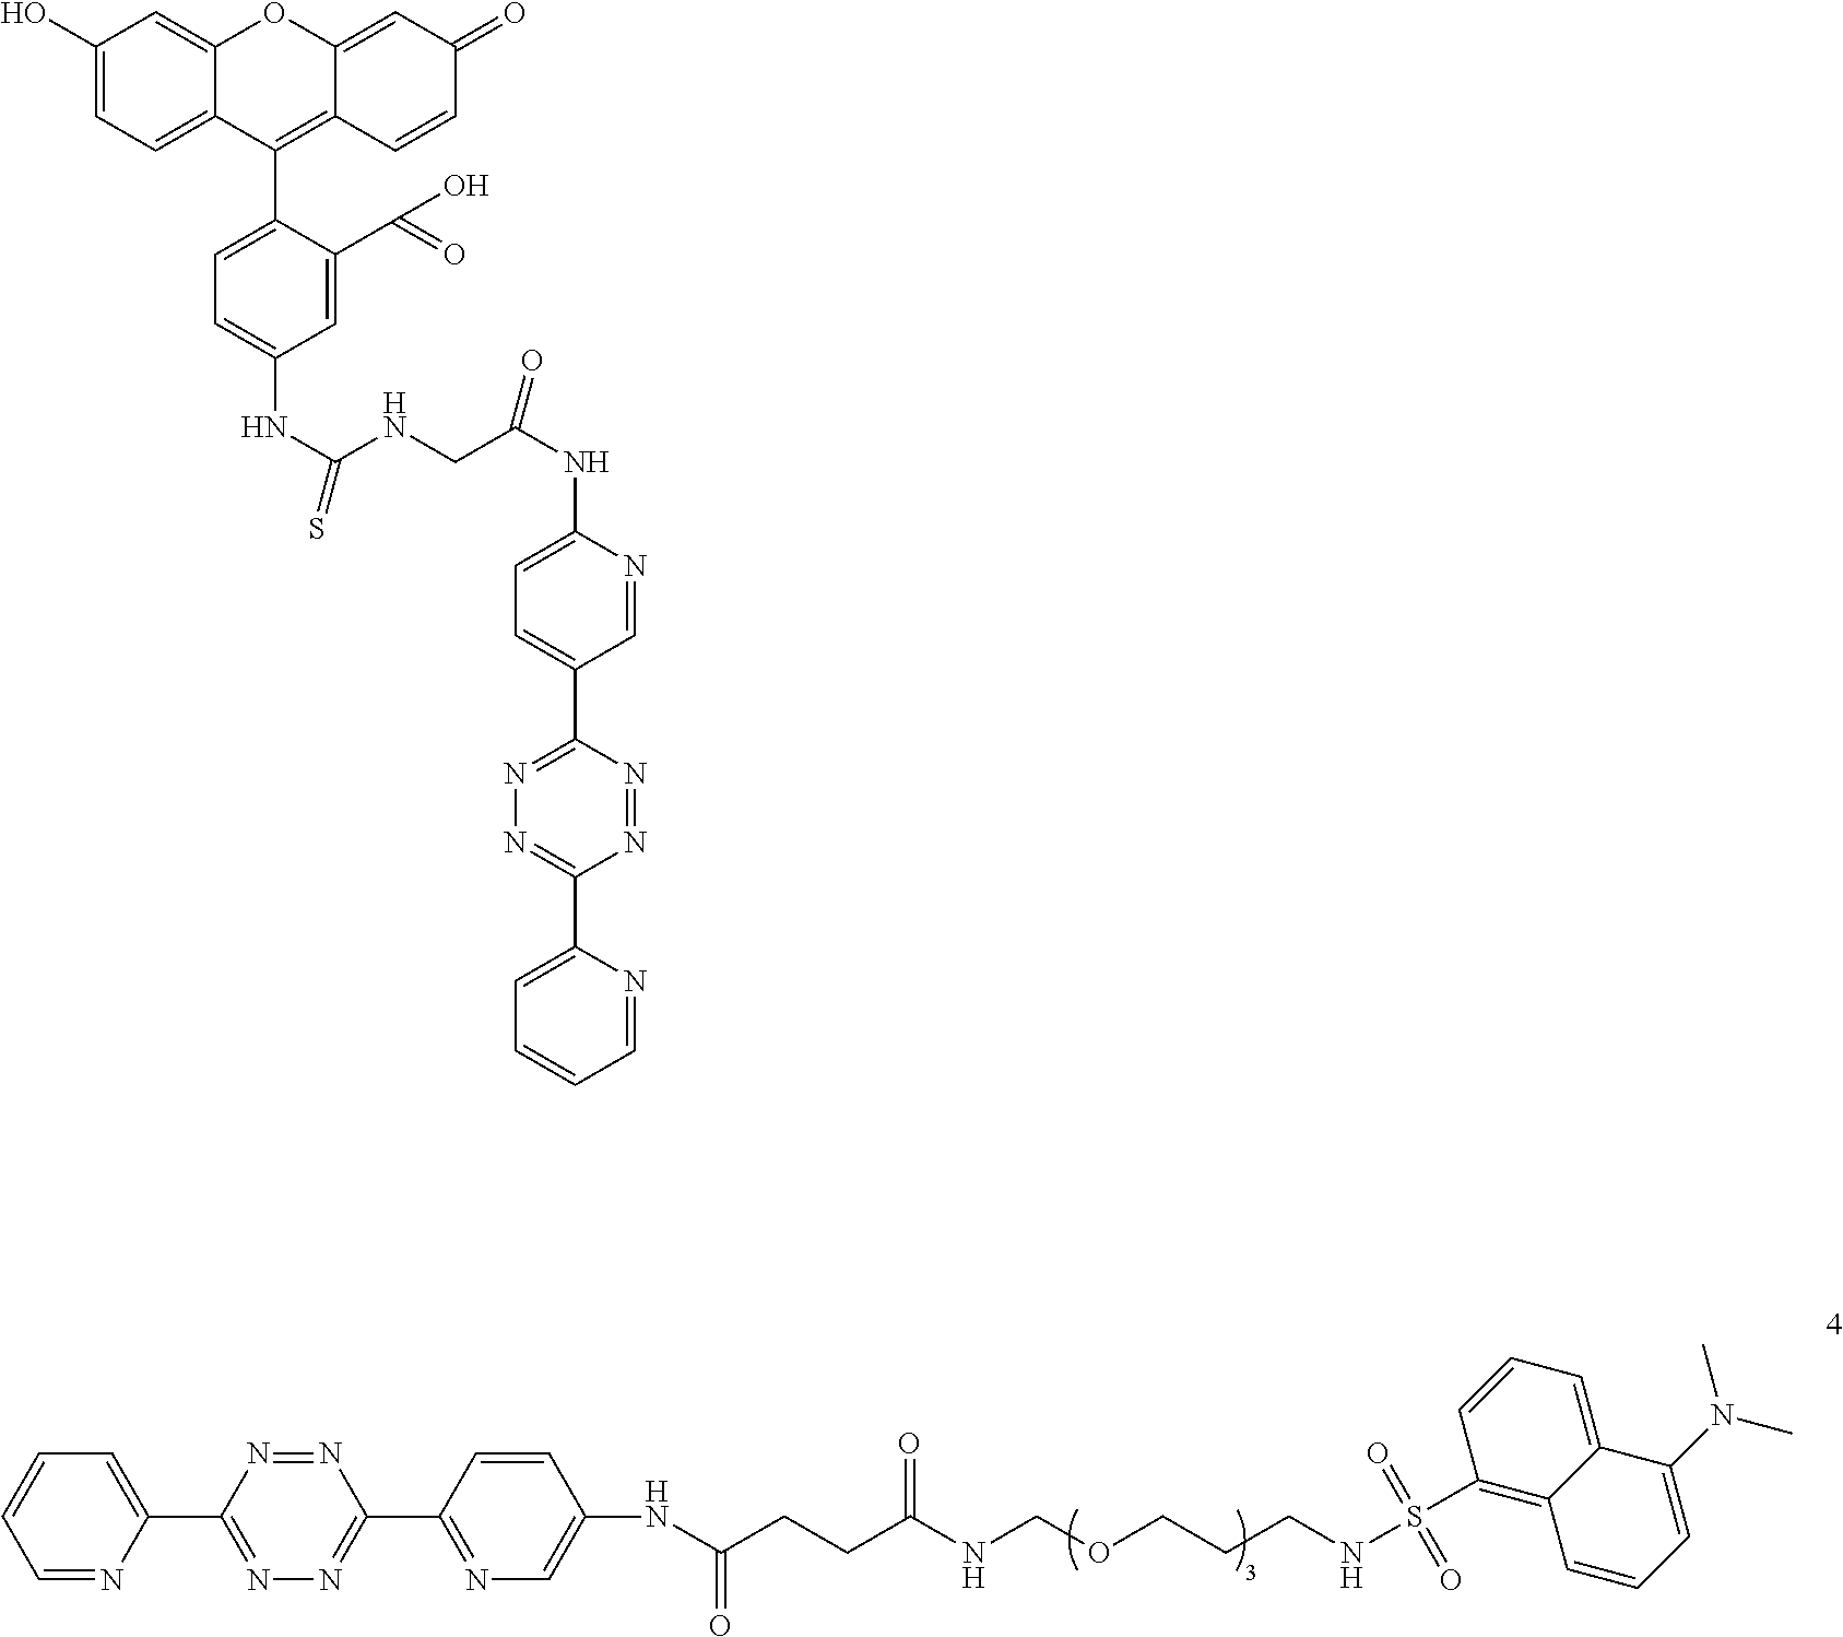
C1=NC(C2=NN=C(C3=NC=C(NC(CCC(NCOCCCNS(C4=C5C(=CC=C4)C(N(C)C)=CC=C5)(=O)=O)=O)=O)C=C3)N=N2)=CC=C1.C1(O)=CC=C2C(=C1)OC1=CC(=O)C=CC1=C2C1=CC=C(NC(NCC(NC2=CC=C(C3=NN=C(C4=CC=CC=N4)N=N3)C=N2)=O)=S)C=C1C(O)=O
